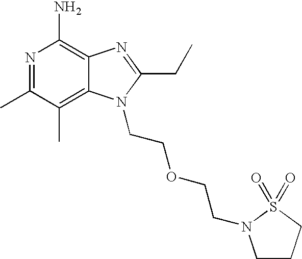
C1CCS(=O)(=O)N1CCOCCN1C2=C(C)C(C)=NC(N)=C2N=C1CC
